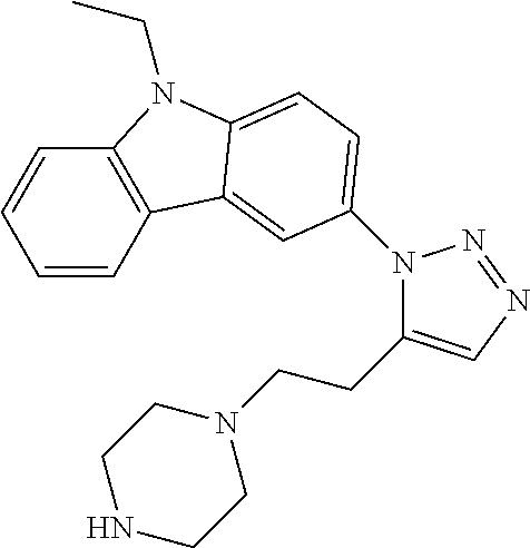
C1=CC2=C(C=C1)N(CC)C1=CC=C(N3C(CCN4CCNCC4)=CN=N3)C=C21
